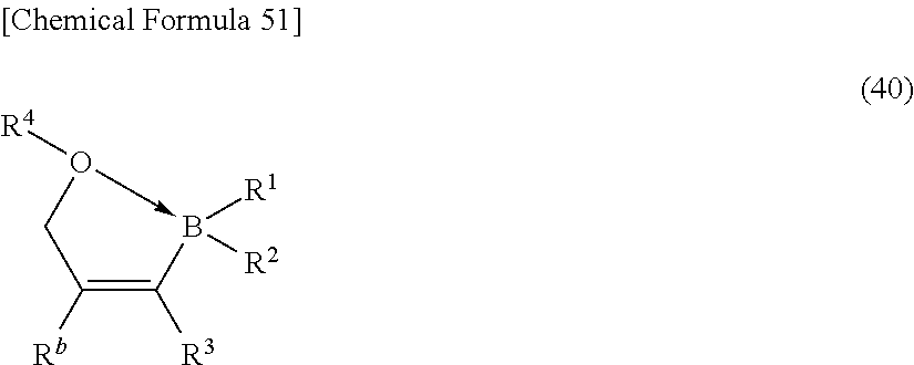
O1([R4])->B([R2])([R1])C([R3])=C([Rb])C1
